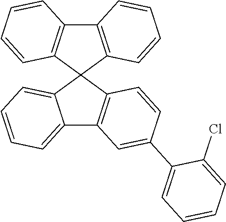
C12=C(C3(C4=C1C=CC=C4)C1=CC=CC=C1C1=C3C=CC(C3=CC=CC=C3Cl)=C1)C=CC=C2
